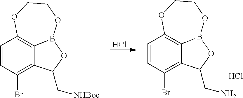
C1=CC(Br)=C2C3=C1OCCOB3OC2C[NHBoc].C1=CC(Br)=C2C3=C1OCCOB3OC2CN.Cl.Cl
